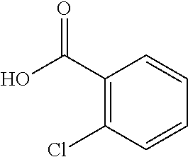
OC(C1=C(Cl)C=CC=C1)=O
